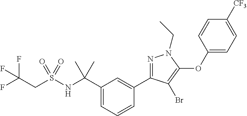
C1=CC=C(C(NS(=O)(CC(F)(F)F)=O)(C)C)C=C1C1=NN(CC)C(OC2=CC=C([CF3])C=C2)=C1Br
